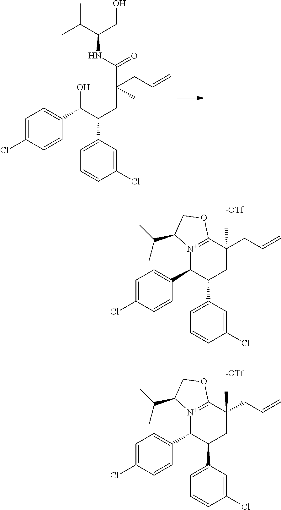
C1=C(Cl)C=CC(C(C(CC(CC=C)(C(NC(C(C)C)CO)=O)C)C2=CC=CC(Cl)=C2)O)=C1.C1=C(Cl)C=CC(C2C(C3=CC=CC(Cl)=C3)CC(CC=C)(C)C3=[N+]2C(C(C)C)CO3)=C1.C1=C(Cl)C=CC(C2C(C3=CC=CC(Cl)=C3)CC(CC=C)(C)C3=[N+]2C(C(C)C)CO3)=C1
